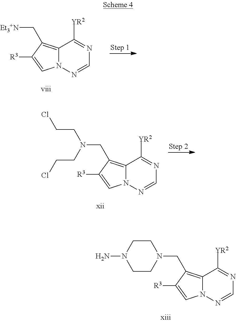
N1=CN=C([YR2])C2=C(C[Et3+N])C([R3])=CN12.N1=CN=C([YR2])C2=C(CN(CCCl)CCCl)C([R3])=CN12.N1=CN=C([YR2])C2=C(CN3CCN(N)CC3)C([R3])=CN12
